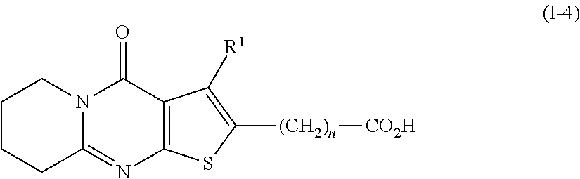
N12C(=O)C3=C(N=C1CCCC2)SC([(CH2)n][CO2H])=C3[R1]
